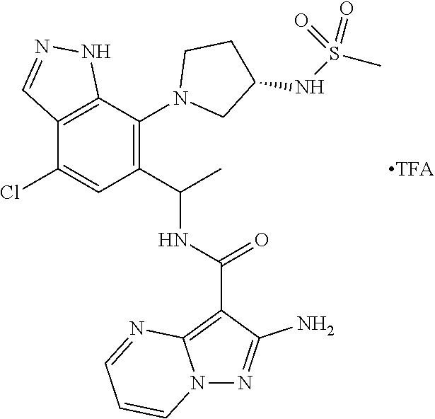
N12N=C(N)C(C(NC(C3=C(N4CC(NS(C)(=O)=O)CC4)C4=C(C(Cl)=C3)C=NN4)C)=O)=C1N=CC=C2
